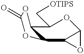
C12C(C[OTIPS])OC3C(C1OC(=O)O2)O3
